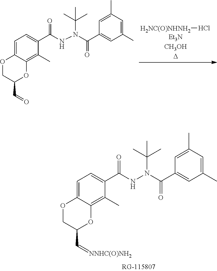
O1CC(C=[NNHC(O)NH2])OC2=C(C)C(C(NN(C(C3=CC(C)=CC(C)=C3)=O)C(C)(C)C)=O)=CC=C12.O1CC(C=O)OC2=C(C)C(C(NN(C(C3=CC(C)=CC(C)=C3)=O)C(C)(C)C)=O)=CC=C12.[H2NC(O)NHNH2]Cl
